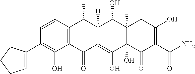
C1=CC2=C(C(O)=C1C1=CCCC1)C(=O)C1=C(O)C3(O)C([H])(C(O)C1([H])C2C)CC(O)=C(C(N)=O)C3=O
